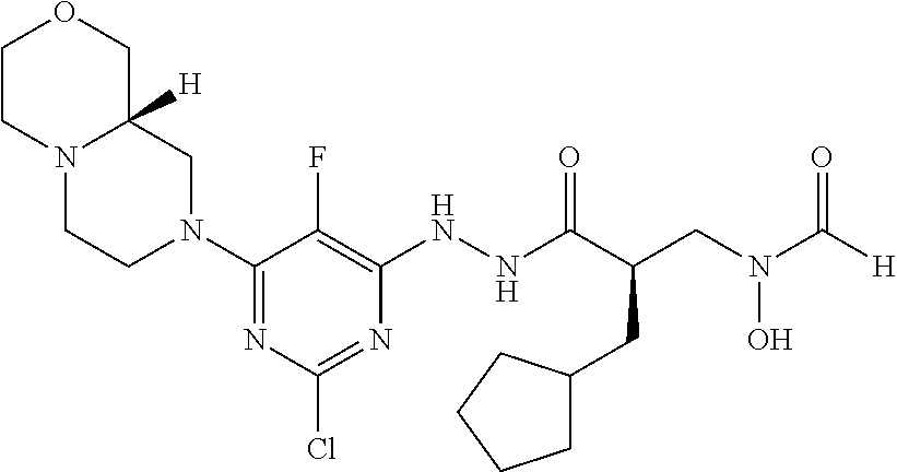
C1(N2CC3([H])N(CC2)CCOC3)=NC(Cl)=NC(NNC(C(CC2CCCC2)CN(O)C([H])=O)=O)=C1F
